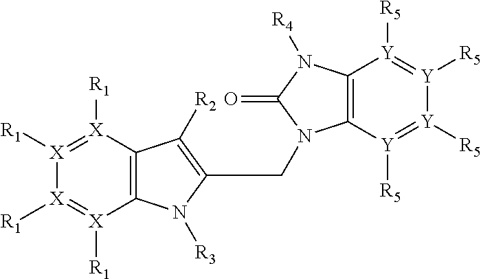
C12=C([X]([R1])=[X]([R1])[X]([R1])=[X]1[R1])C([R2])=C(CN1C3=C(N([R4])C1=O)[Y]([R5])=[Y]([R5])[Y]([R5])=[Y]3[R5])N2[R3]
